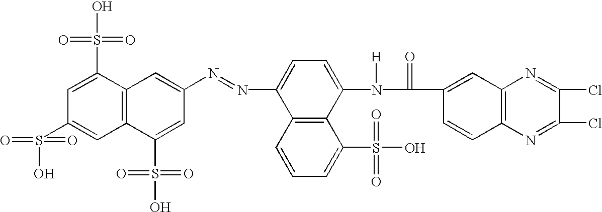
C12=C(C(S(O)(=O)=O)=CC(S(=O)(=O)O)=C1)C=C(N=NC1=CC=C(N([H])C(=O)C3=CC4=C(C=C3)N=C(Cl)C(Cl)=N4)C3=C1C=CC=C3S(=O)(=O)O)C=C2S(O)(=O)=O
